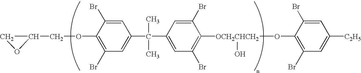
C1=C(Br)C(OCC2CO2)=C(Br)C=C1C(C)(C)C1=CC(Br)=C([OCH2CHCH2](O)OC2=C(Br)C=C([C2H5])C=C2Br)C(Br)=C1
